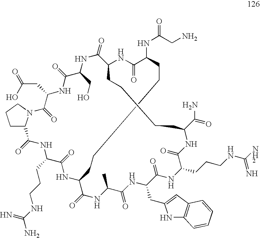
NCC(NC1C(=O)NC2CCCCC(C(=O)N)NC(=O)C(CCCNC(N)=N)NC(=O)C(CC3=CC4=C(N3)C=CC=C4)NC(=O)C(C)NC(=O)C(CCCC1)NC(=O)C(CCCNC(N)=N)NC(=O)C1CCCN1C(=O)C(CC(=O)O)NC(=O)C(CO)NC2=O)=O
